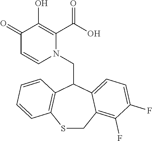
C1(=O)C=CN(CC2C3=C(SCC4=C(F)C(F)=CC=C24)C=CC=C3)C(C(O)=O)=C1O
